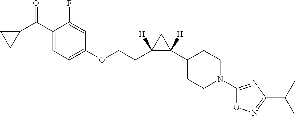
C1=C(C(C2CC2)=O)C(F)=CC(OCCC2([H])C(C3CCN(C4=NC(C(C)C)=NO4)CC3)([H])C2)=C1
